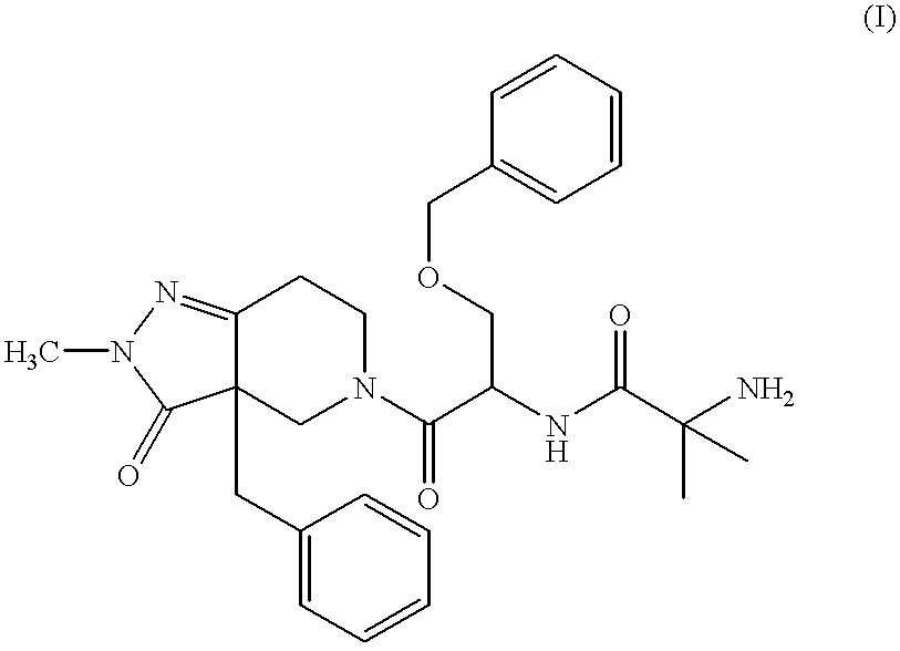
C(C(NC(C(N)(C)C)=O)C(N1CCC2=NN(C)C(=O)C2(CC2=CC=CC=C2)C1)=O)OCC1=CC=CC=C1
